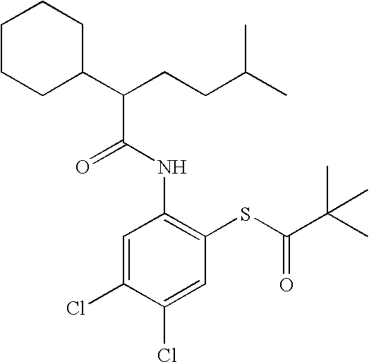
N(C1=C(SC(C(C)(C)C)=O)C=C(Cl)C(Cl)=C1)C(C(C1CCCCC1)CCC(C)C)=O
